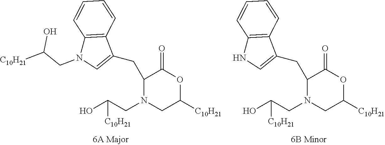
OC(CN1CC([C10H21])OC(=O)C1CC1=CN(CC([C10H21])O)C2=C1C=CC=C2)[C10H21].OC(CN1CC([C10H21])OC(=O)C1CC1=CNC2=C1C=CC=C2)[C10H21]
